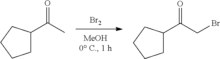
[Br2].C1C(C(C)=O)CCC1.C1C(C(CBr)=O)CCC1
